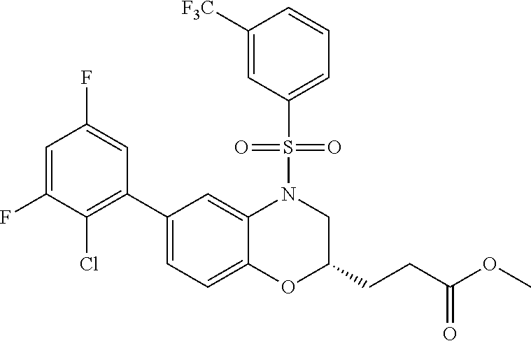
C1=C(F)C(Cl)=C(C2=CC=C3C(=C2)N(S(C2=CC=CC([F3C])=C2)(=O)=O)CC(CCC(OC)=O)O3)C=C1F
